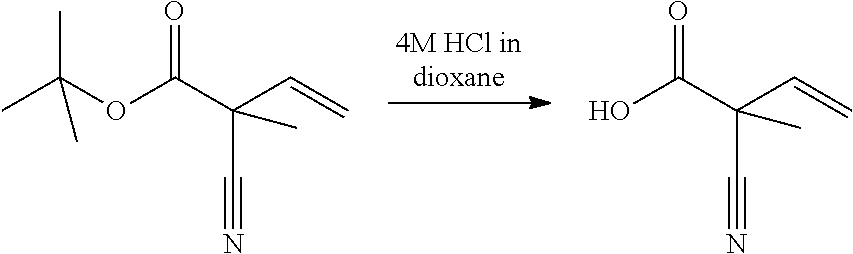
CC(OC(C(C=C)(C)C#N)=O)(C)C.OC(C(C=C)(C)C#N)=O
